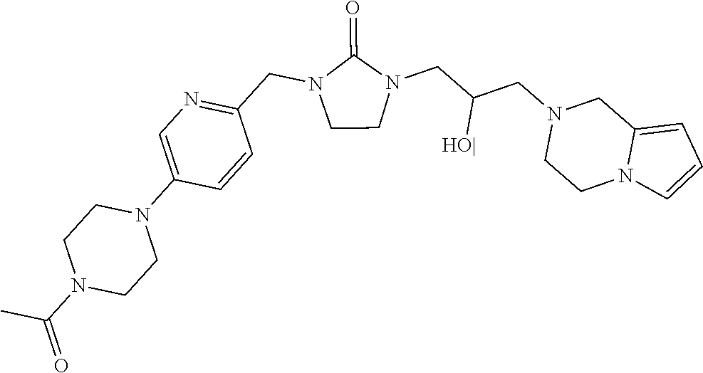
C12=CC=CN1CCN(CC(CN1C(=O)N(CC3=NC=C(N4CCN(C(=O)C)CC4)C=C3)CC1)[HO|])C2
